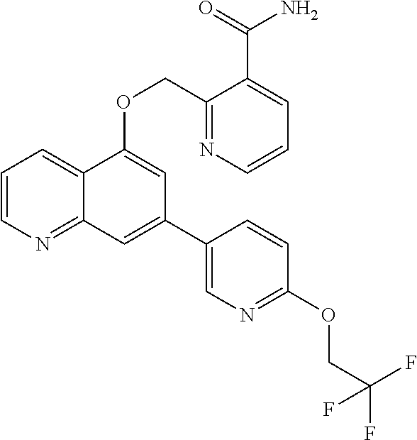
C1=CN=C2C(=C1)C(OCC1=NC=CC=C1C(=O)N)=CC(C1=CN=C(OCC(F)(F)F)C=C1)=C2
